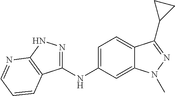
C1(NC2=CC=C3C(=C2)N(C)N=C3C2CC2)=NNC2=C1C=CC=N2
